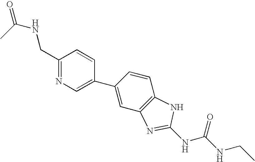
C1(CNC(=O)C)=NC=C(C2=CC3=C(C=C2)NC(NC(NCC)=O)=N3)C=C1
